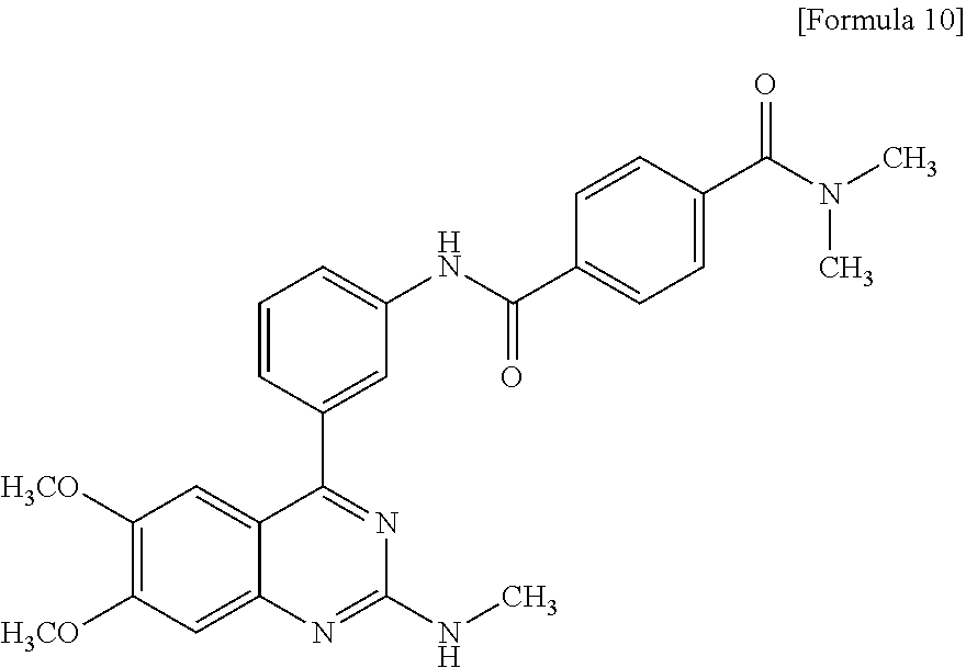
C1([H3CO])=C([H3CO])C=C2C(=C1)C(C1=CC(NC(=O)C3=CC=C(C(=O)N(C)C)C=C3)=CC=C1)=NC(NC)=N2
